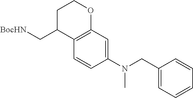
C1C(C[BocHN])C2=C(OC1)C=C(N(CC1=CC=CC=C1)C)C=C2
